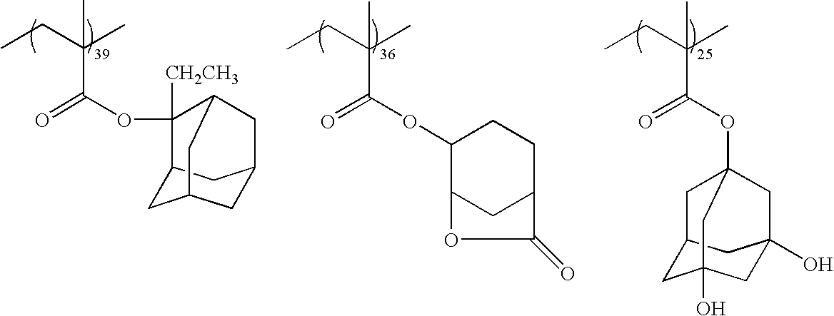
CCC(C)(C)C(OC1([CH2CH3])C2CC3CC(CC1C3)C2)=O.CCC(C)(C)C(OC1C2CC(CC1)C(=O)O2)=O.CCC(C)(C)C(OC12CC3CC(O)(CC(O)(C3)C1)C2)=O
